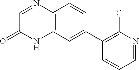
C12=C(C=C(C3=C(Cl)N=CC=C3)C=C1)NC(=O)C=N2
